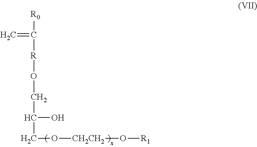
[R0]C(=C)[R]OCC(CO[CH2CH2]O[R1])O
